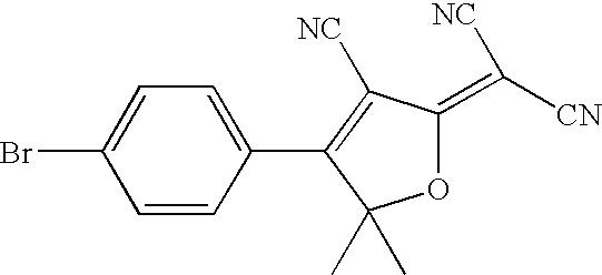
C1=C(C2=C([NC])C(=C([CN])[NC])OC2(C)C)C=CC(Br)=C1
